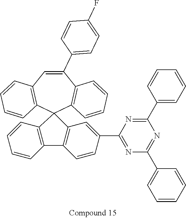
C1=C(C2=CC=C(F)C=C2)C2=C(C=CC=C2)C2(C3=C1C=CC=C3)C1=C(C3=C2C=CC=C3)C=CC(C2=NC(C3=CC=CC=C3)=NC(C3=CC=CC=C3)=N2)=C1
